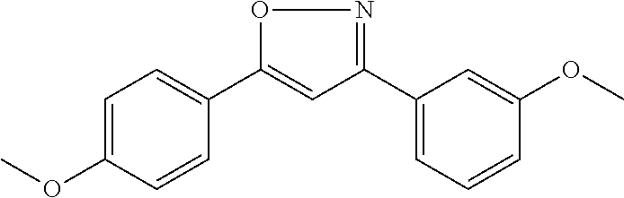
C1=C(OC)C=CC(C2=CC(C3=CC=CC(OC)=C3)=NO2)=C1
